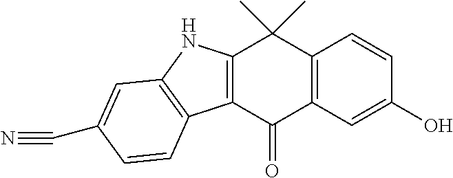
C12=C(C(=O)C3=C(C1(C)C)C=CC(O)=C3)C1=C(N2)C=C(C#N)C=C1
